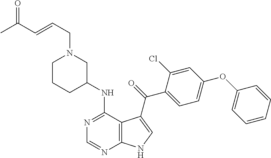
N1=C(NC2CN(CC=CC(C)=O)CCC2)C2=C(N=C1)NC=C2C(=O)C1=CC=C(OC2=CC=CC=C2)C=C1Cl
